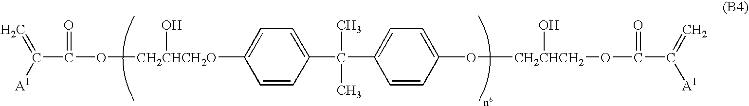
C(C(O[CH2CHCH2O](O)C1=CC=C(C(C)(C)C2=CC=C(O[CH2CHCH2](O)OC(C(=C)[A1])=O)C=C2)C=C1)=O)([A1])=C
